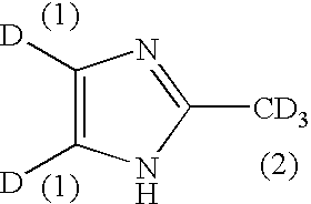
C1([D])=C([D])NC([CD3])=N1
